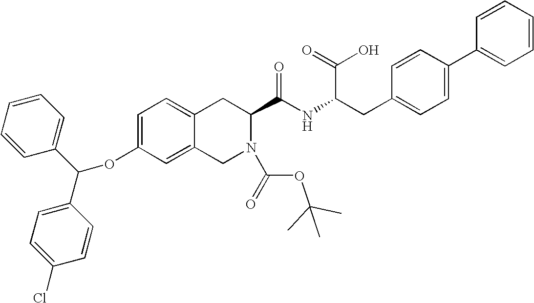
C12=CC=C(OC(C3=CC=C(Cl)C=C3)C3=CC=CC=C3)C=C1CN(C(=O)OC(C)(C)C)C(C(NC(CC1=CC=C(C3=CC=CC=C3)C=C1)C(=O)O)=O)C2
